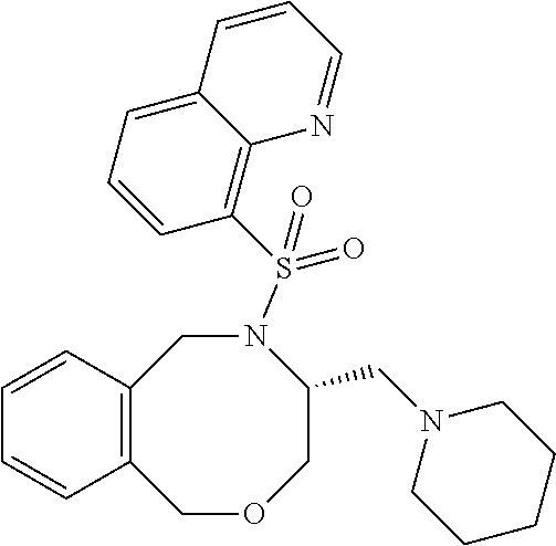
C12=C(COCC(CN3CCCCC3)N(S(C3=C4C(=CC=C3)C=CC=N4)(=O)=O)C1)C=CC=C2
